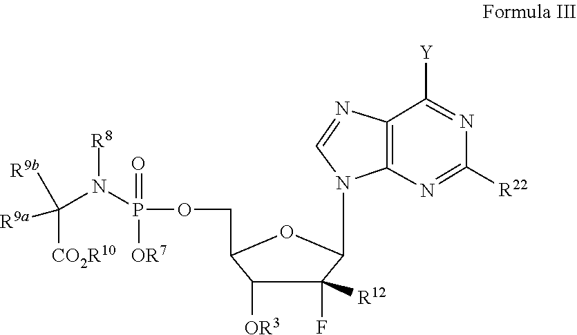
N([R8])(C([R9b])([R9a])[CO2R10])P(=O)(OCC1C([OR3])C(F)([R12])C(N2C=NC3=C2N=C([R22])N=C3[Y])O1)[OR7]
